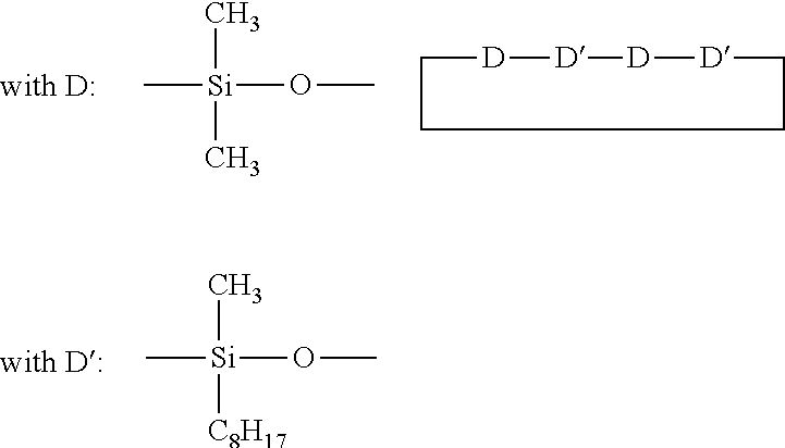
C[Si](C)(C)OC.C1[D][D][D][D]CCC1.C[Si](C)([C8H17])OC
